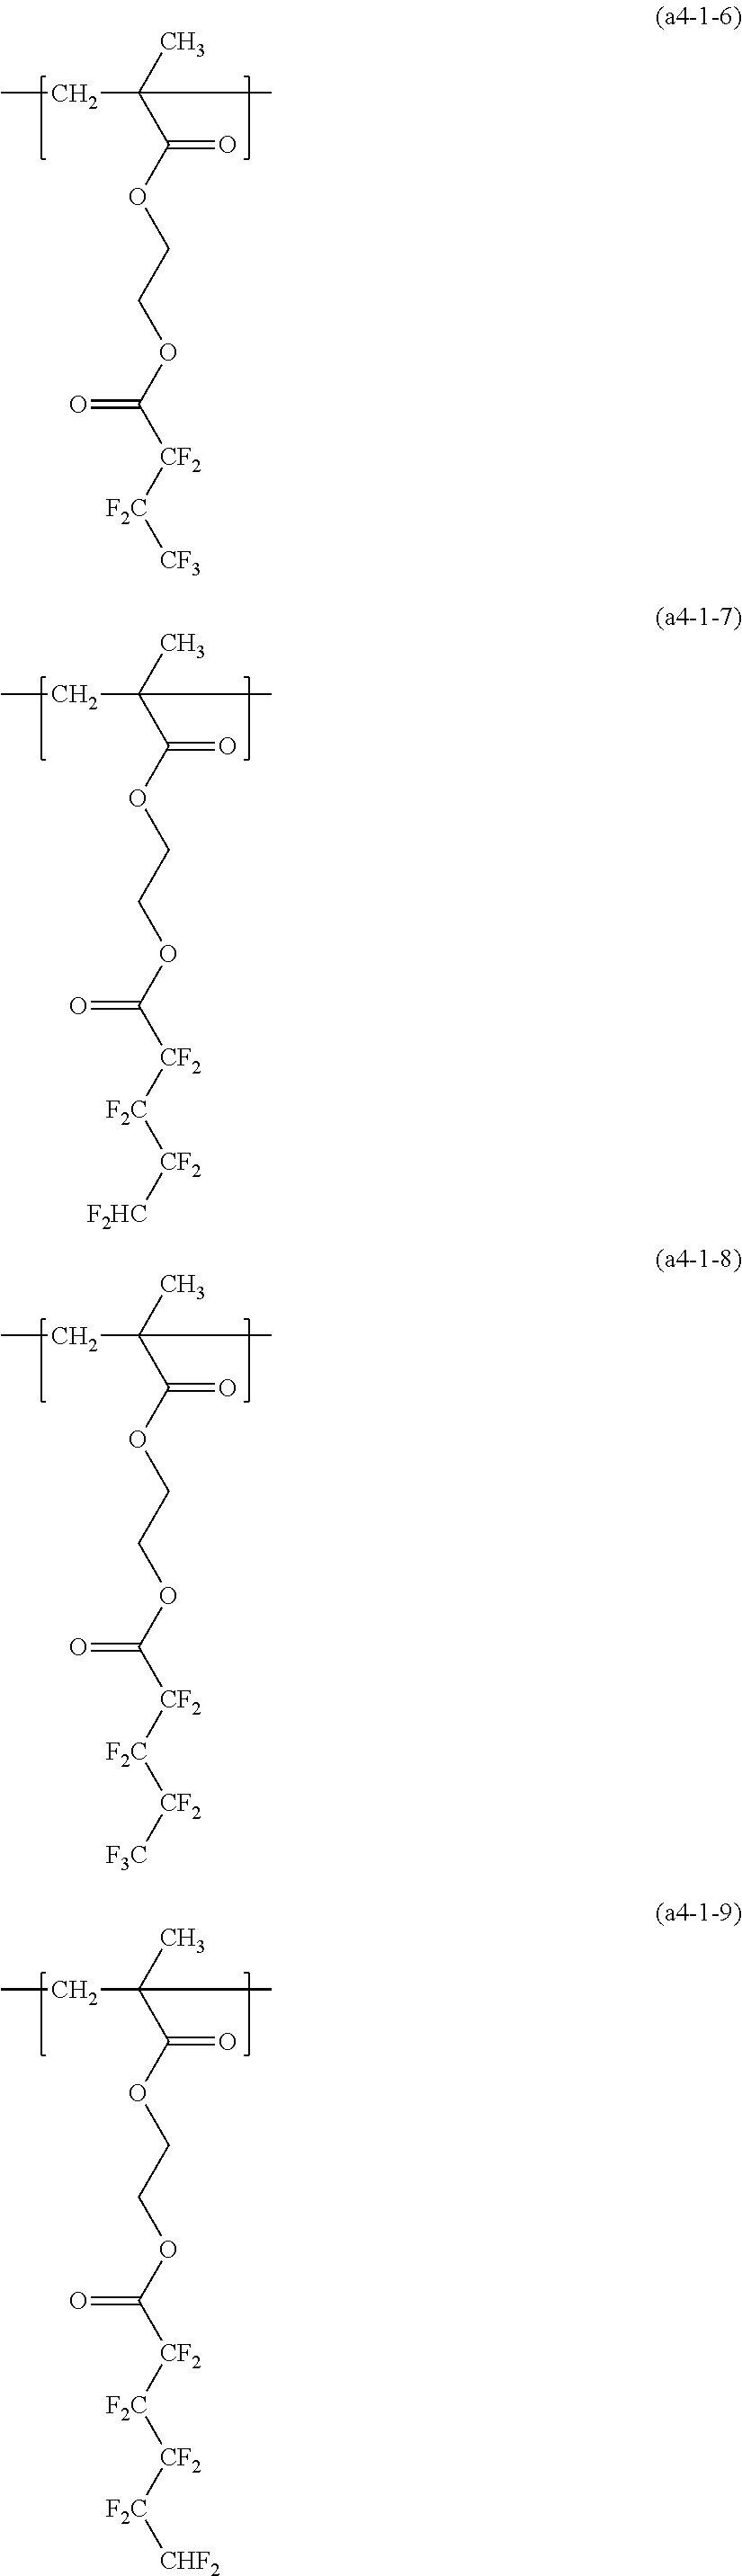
CCC(C)(C(OCCOC([CF2][F2C][CF3])=O)=O)C.CCC(C)(C(OCCOC([CF2][F2C][CF2][F2HC])=O)=O)C.CCC(C)(C(OCCOC([CF2][F2C][CF2][F3C])=O)=O)C.CCC(C)(C(OCCOC([CF2][F2C][CF2][F2C][CHF2])=O)=O)C
